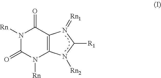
N1([Rn])C(=O)N([Rn])C2=C(C1=O)N(=[Rn1])C([R1])N2[Rn2]
